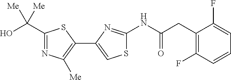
C1(C(O)([Me])[Me])=NC([Me])=C(C2=CSC(NC(=O)CC3=C(F)C=CC=C3F)=N2)S1
